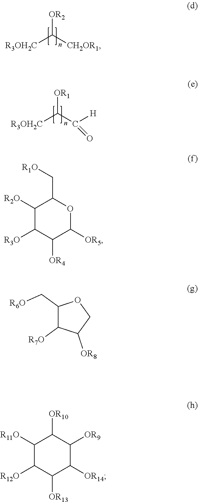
[R3OH2C]C([OR2])[CH2OR1].[R3OH2C]C([OR1])C(=O)[H].C1([R2O])C([R3O])C([OR4])C([OR5])OC1C[R1O].C1(C[R6O])C([R7O])C([OR8])CO1.C1([R11O])C([R12O])C([OR13])C([OR14])C([OR9])C1[OR10]
